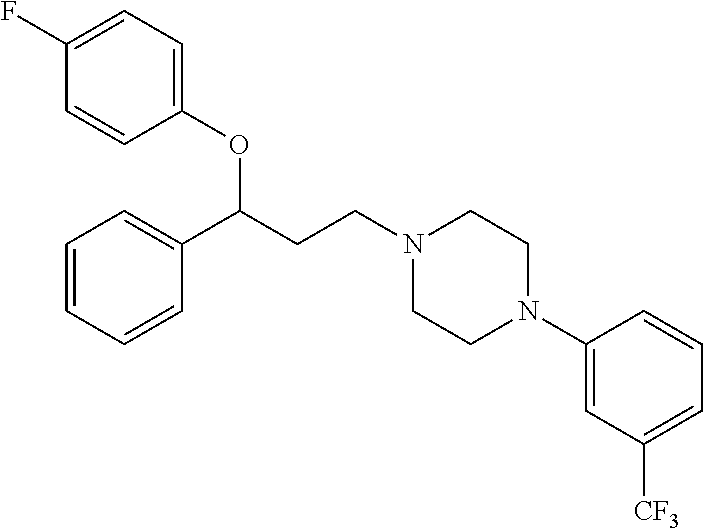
C1(OC(CCN2CCN(C3=CC([CF3])=CC=C3)CC2)C2=CC=CC=C2)=CC=C(F)C=C1
